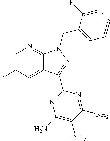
NC1=C(N)N=C(C2=NN(CC3=CC=CC=C3F)C3=NC=C(F)C=C32)N=C1N
